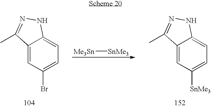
C12=CC([SnMe3])=CC=C1NN=C2C.[Me3Sn][SnMe3].C12=CC(Br)=CC=C1NN=C2C
